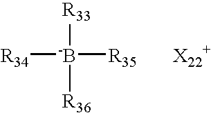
[R34][-B]([R33])([R36])[R35].[X22+]
